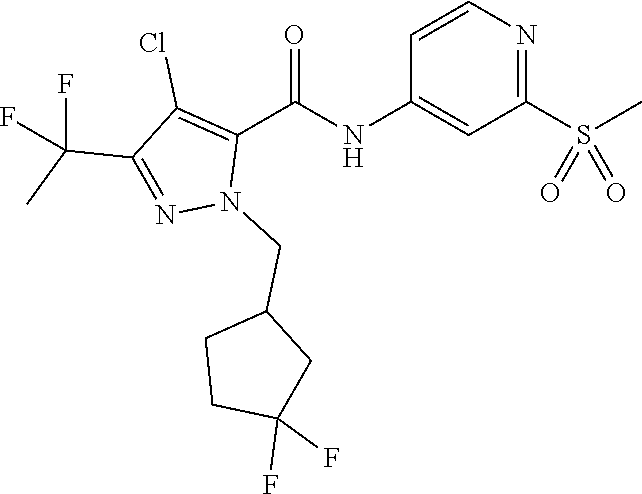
C1=CN=C(S(C)(=O)=O)C=C1NC(C1=C(Cl)C(C(C)(F)F)=NN1CC1CCC(F)(F)C1)=O
